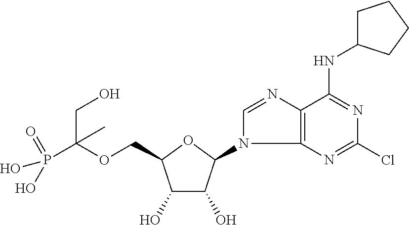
C(OCC1C(O)C(O)C(N2C3=C(N=C2)C(NC2CCCC2)=NC(Cl)=N3)O1)(P(O)(=O)O)(CO)C
